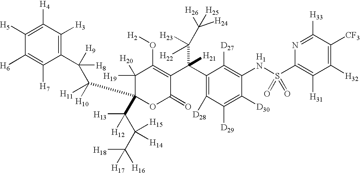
C1(C(C2=C(O[H2])C([H20])([H19])C(C([H11])([H10])C([H9])(C3=C([H3])C([H4])=C([H5])C([H6])=C3[H7])[H8])(C(C(C([H18])([H17])[H16])([H15])[H14])([H13])[H12])OC2=O)(C([H22])([H23])C([H26])([H25])[H24])[H21])=C([D28])C([D29])=C([D30])C(NS(C2=C([H31])C([H32])=C([CF3])C([H33])=N2)(=O)=O)=C1[D27]
